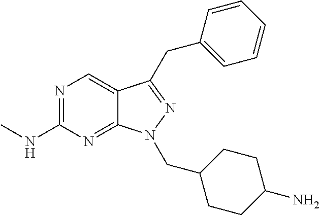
N1=C(NC)N=C2C(=C1)C(CC1=CC=CC=C1)=NN2CC1CCC(N)CC1
